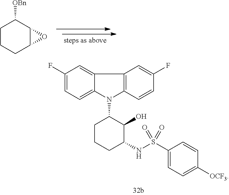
C1CCC2C(C1[OBn])O2.C1(F)=CC=C2C(=C1)C1=C(N2C2CCCC(NS(C3=CC=C([OCF3])C=C3)(=O)=O)C2O)C=CC(F)=C1
